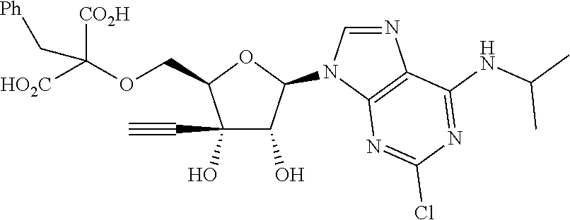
C1(O)(C#C)C(O)C(N2C=NC3=C2N=C(Cl)N=C3NC(C)C)OC1COC([HO2C])([CO2H])C[Ph]
